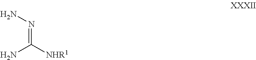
N(=C([NHR1])N)N
